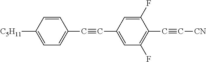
[C5H11]C1=CC=C(C#CC2=CC(F)=C(C#C[CN])C(F)=C2)C=C1
